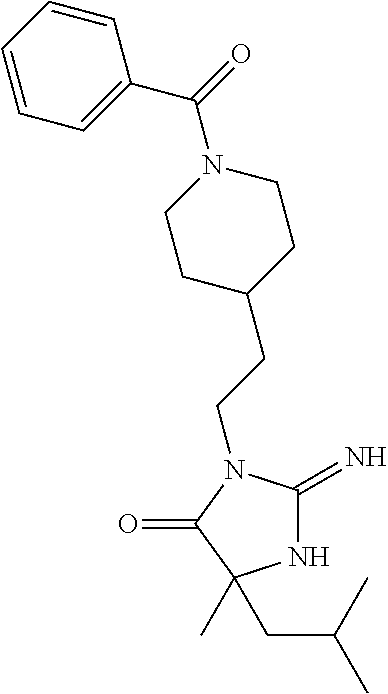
N1C(=N)N(CCC2CCN(C(=O)C3=CC=CC=C3)CC2)C(=O)C1(C)CC(C)C
